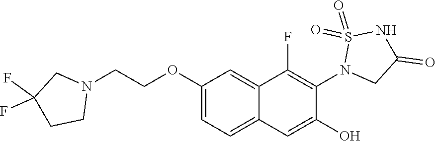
C1(OCCN2CC(F)(F)CC2)=CC=C2C(=C1)C(F)=C(N1CC(=O)NS1(=O)=O)C(O)=C2
